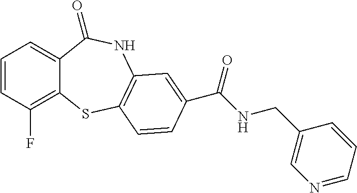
C1=CC(F)=C2C(=C1)C(=O)NC1=C(S2)C=CC(C(NCC2=CN=CC=C2)=O)=C1
